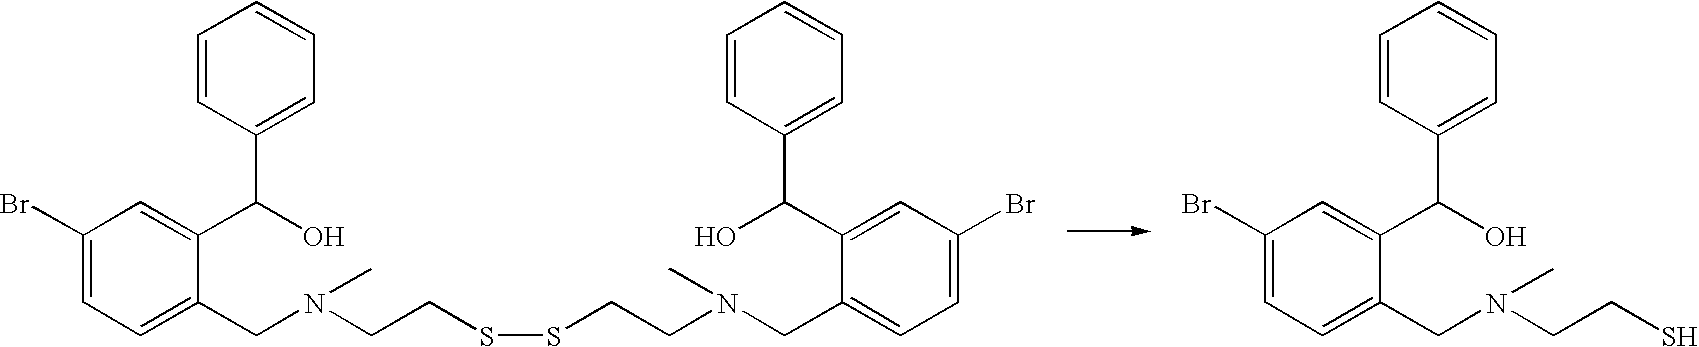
C1(Br)=CC=C(CN(CCSSCCN(CC2=CC=C(Br)C=C2C(C2=CC=CC=C2)O)C)C)C(C(O)C2=CC=CC=C2)=C1.C1(Br)=CC=C(CN(CCS)C)C(C(O)C2=CC=CC=C2)=C1
